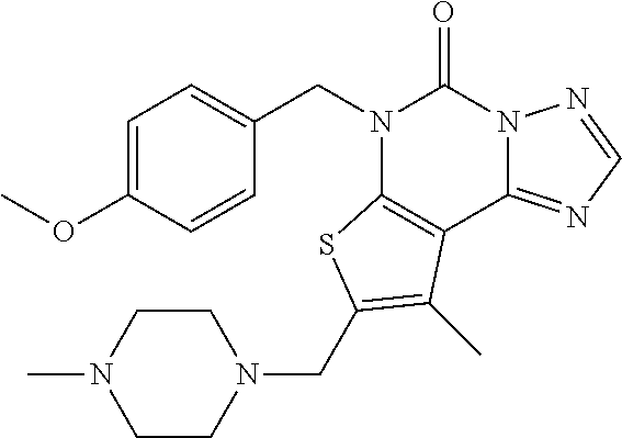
C1=C(OC)C=CC(CN2C3=C(C4=NC=NN4C2=O)C(C)=C(CN2CCN(C)CC2)S3)=C1
